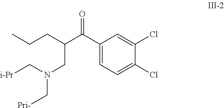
C1(C(C(CCC)CN(C[Pri-])C[i-Pr])=O)=CC=C(Cl)C(Cl)=C1
